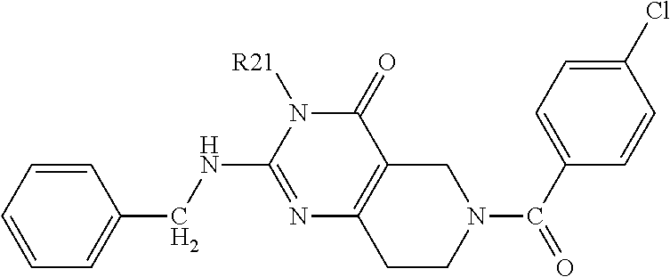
C1=CC=CC(CNC2=NC3=C(C(=O)N2[R21])CN(C(C2=CC=C(Cl)C=C2)=O)CC3)=C1
